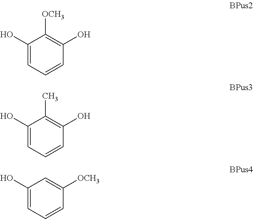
C1(O)=CC=CC(O)=C1[OCH3].C1(O)=CC=CC(O)=C1C.C1(O)=CC=CC([OCH3])=C1
